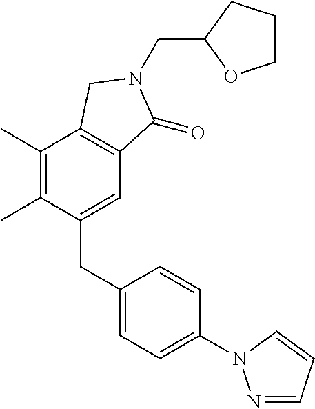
C(N1C(=O)C2=C(C(C)=C(C)C(CC3=CC=C(N4N=CC=C4)C=C3)=C2)C1)C1OCCC1
